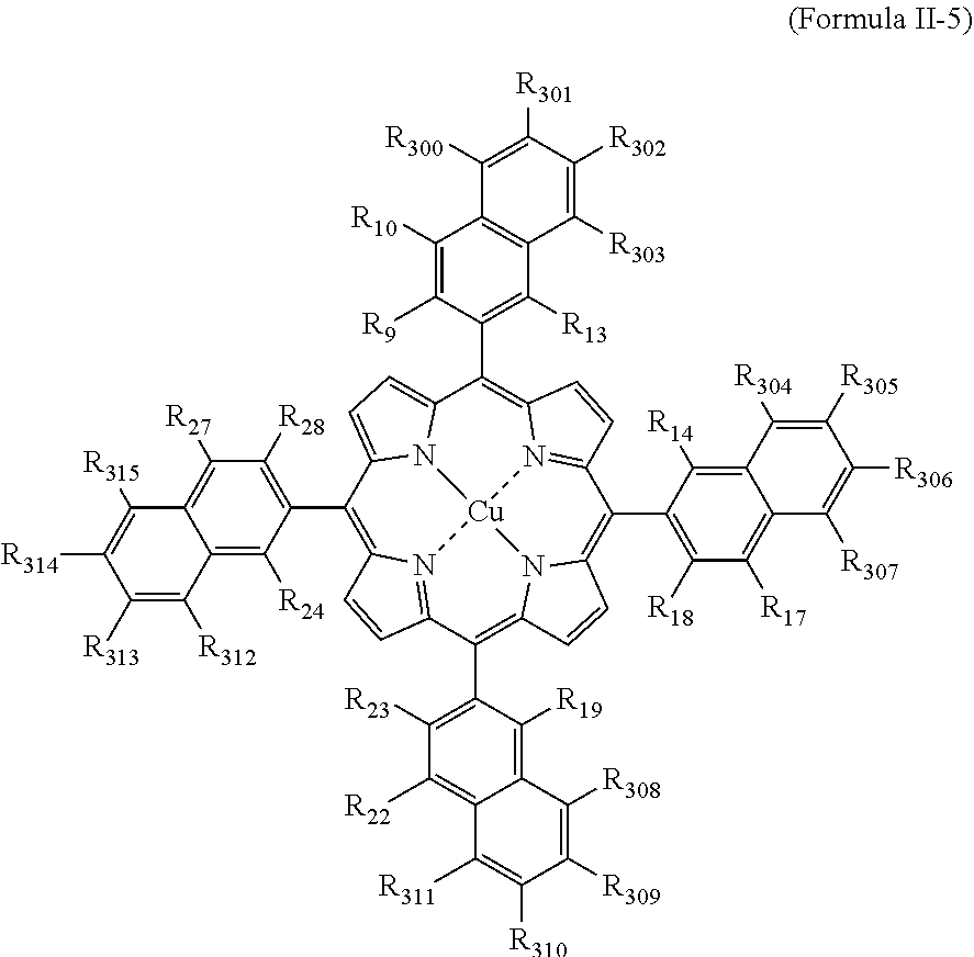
C12=CC=C3N1[Cu]14N5=C(C=CC5=C3C3=C([R13])C5=C(C([R10])=C3[R9])C([R300])=C([R301])C([R302])=C5[R303])C(C3=C([R18])C([R17])=C5C(=C3[R14])C([R304])=C([R305])C([R306])=C5[R307])=C3N1C(=C(C1=C([R23])C([R22])=C5C(=C1[R19])C([R308])=C([R309])C([R310])=C5[R311])C1=N4C(=C2C2=C([R28])C([R27])=C4C(=C2[R24])C([R312])=C([R313])C([R314])=C4[R315])C=C1)C=C3
